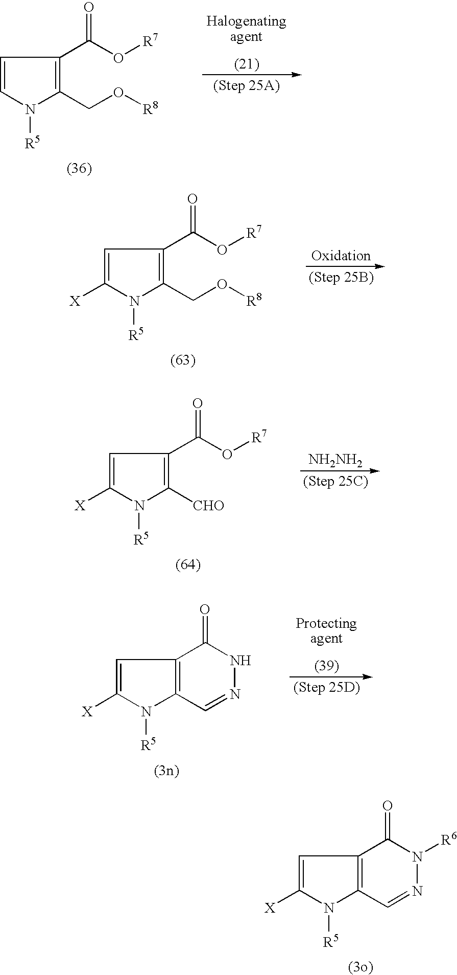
C1=CN([R5])C(CO[R8])=C1C(=O)O[R7].C1=C([X])N([R5])C(CO[R8])=C1C(=O)O[R7].[NH2NH2].C1=C([X])N([R5])C([CHO])=C1C(=O)O[R7].C1=C([X])N([R5])C2=C1C(=O)NN=C2.C1=C([X])N([R5])C2=C1C(=O)N([R6])N=C2
